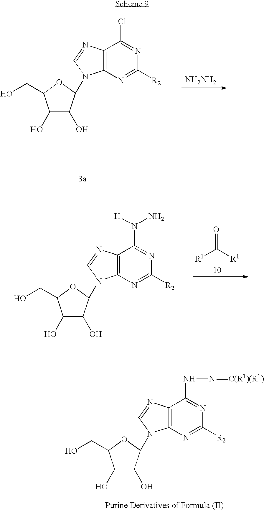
C12=C(N=C([R2])N=C1NN=[C(R1)(R1)])N(C1C(O)C(O)C(CO)O1)C=N2.C12=C(N=C([R2])N=C1Cl)N(C1C(O)C(O)C(CO)O1)C=N2.[NH2NH2].C12=C(N=C([R2])N=C1N([H])N)N(C1C(O)C(O)C(CO)O1)C=N2.O=C([R1])[R1]
